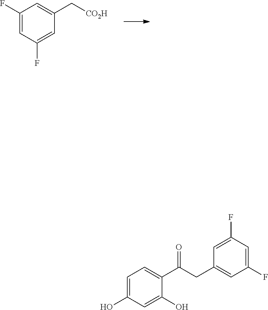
C1=C(F)C=C(F)C=C1C[CO2H].C1=C(F)C=C(F)C=C1CC(C1=CC=C(O)C=C1O)=O
